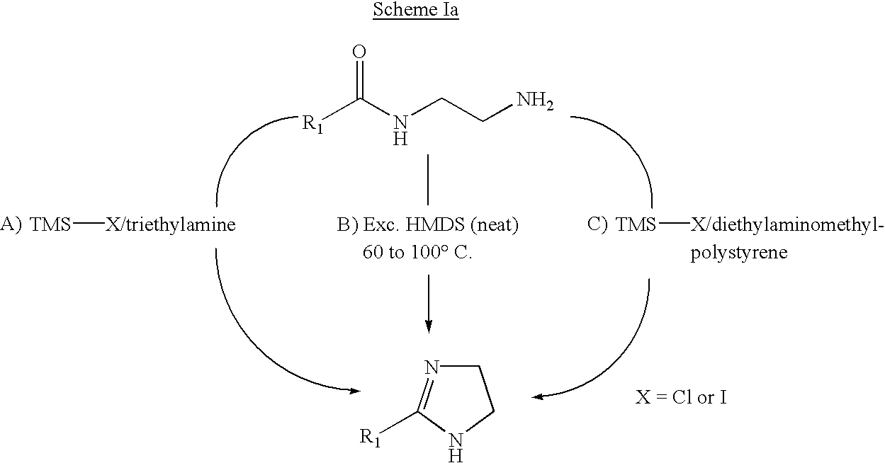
[TMS][X/triethylamine].[TMS][X/diethylaminomethyl-].[R1]C(NCCN)=O.C1N=C([R1])NC1
